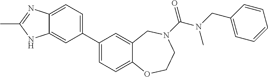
C1(C2=CC=C3C(=C2)NC(C)=N3)=CC=C2C(=C1)CN(C(N(C)CC1=CC=CC=C1)=O)CCO2
